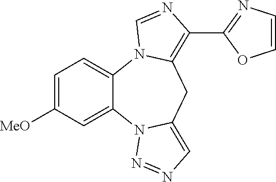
C1=C([MeO])C=C2C(=C1)N1C(=C(C3=NC=CO3)N=C1)CC1=CN=NN21
